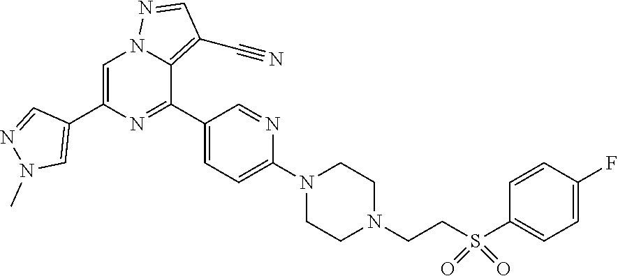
C1=C(C2=CN(C)N=C2)N=C(C2=CC=C(N3CCN(CCS(C4=CC=C(F)C=C4)(=O)=O)CC3)N=C2)C2=C(C#N)C=NN12
